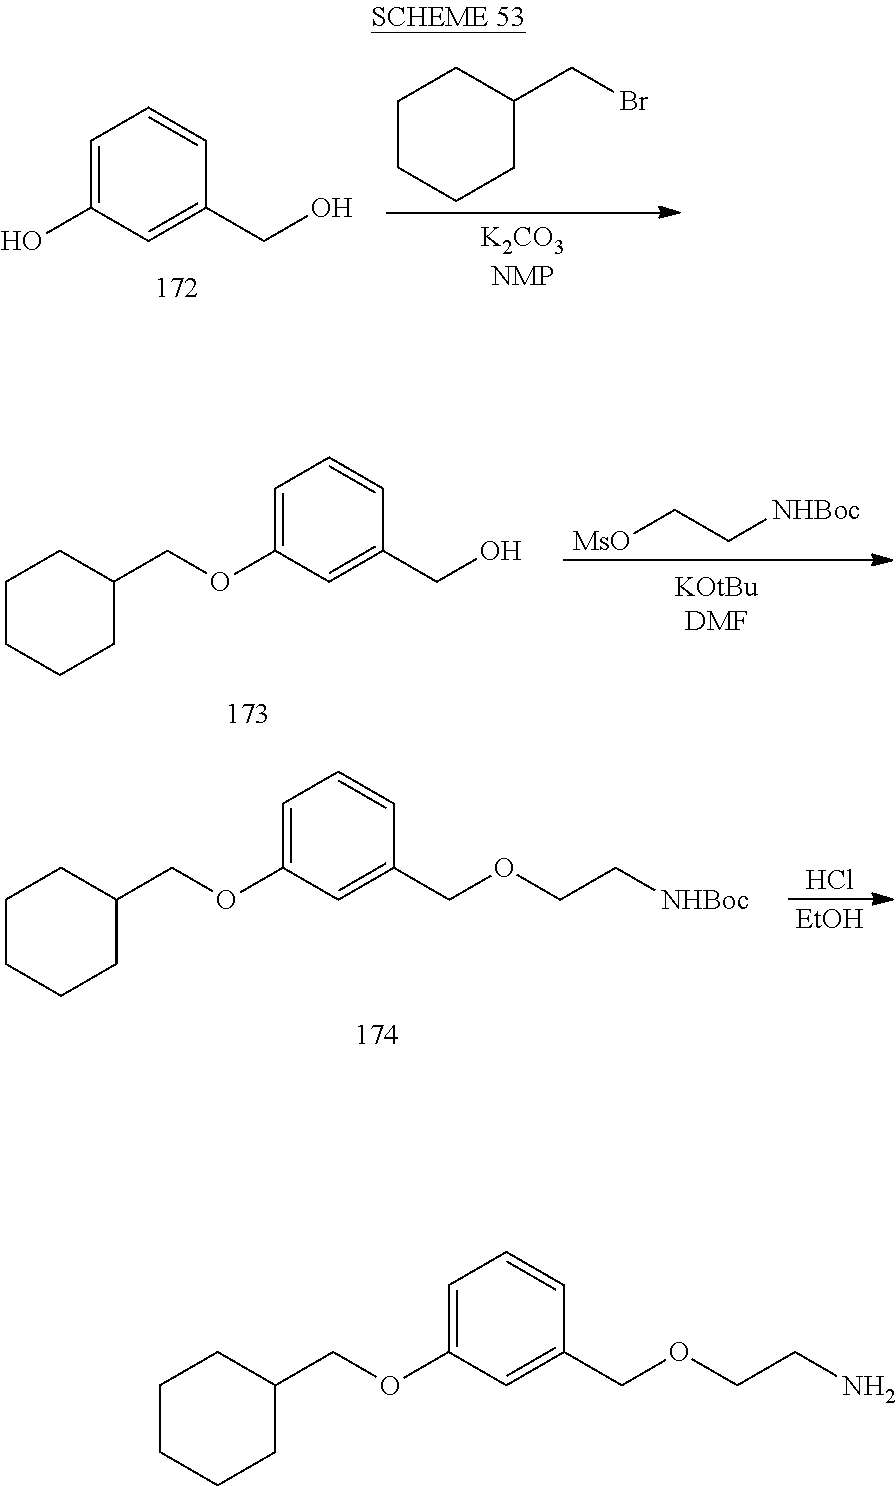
C1=C(O)C=C(CO)C=C1.C1CCCC(CBr)C1.C1(COC2=CC=CC(CO)=C2)CCCCC1.[MsO]CC[NHBoc].Cl.[EtOH].C1(COC2=CC=CC(COCC[NHBoc])=C2)CCCCC1.C1(COC2=CC=CC(COCCN)=C2)CCCCC1
